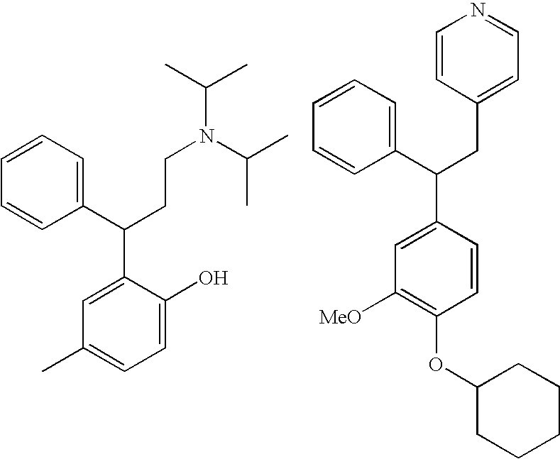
C1(C(CCN(C(C)C)C(C)C)C2=CC(C)=CC=C2O)=CC=CC=C1.C1(C(CC2=CC=NC=C2)C2=CC([MeO])=C(OC3CCCCC3)C=C2)=CC=CC=C1
